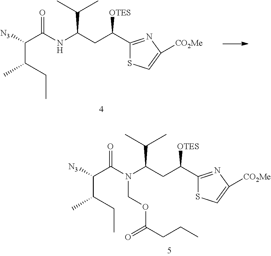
C1(C(CC(N(C(C([N3])C(CC)C)=O)COC(CCC)=O)C(C)C)[OTES])=NC([CO2Me])=CS1.C1(C(CC(NC(C([N3])C(CC)C)=O)C(C)C)[OTES])=NC([CO2Me])=CS1
